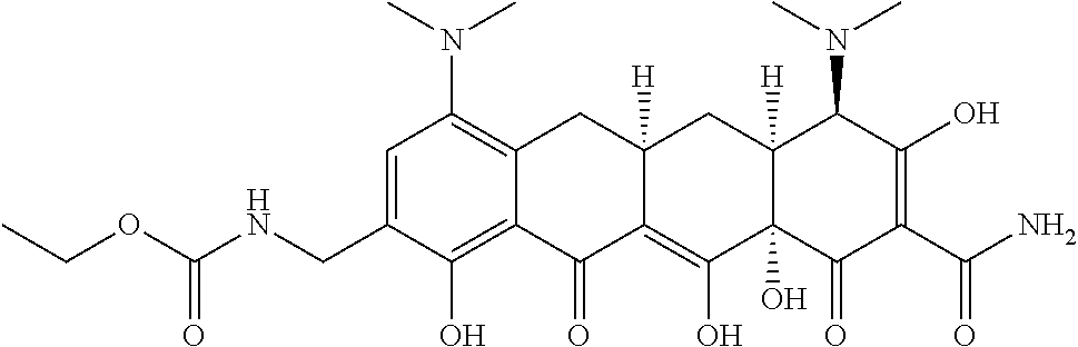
CN(C1=C2C(=C(O)C(CNC(OCC)=O)=C1)C(=O)C1=C(O)C3(O)C([H])(CC1([H])C2)C(N(C)C)C(O)=C(C(N)=O)C3=O)C
